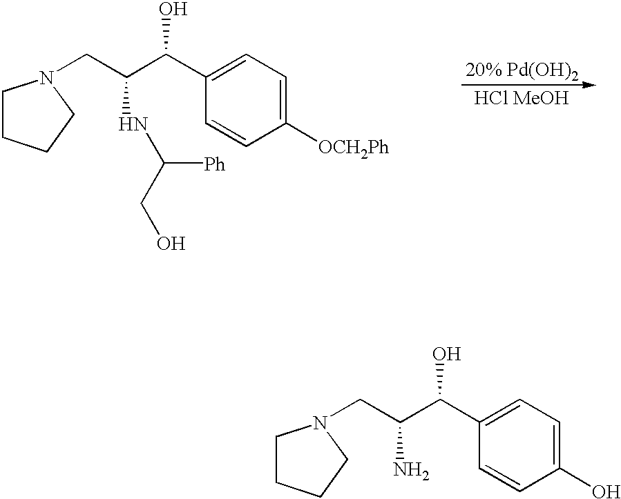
C1CCCN1CC(C(C1=CC=C(O)C=C1)O)N.C1CCCN1CC(C(C1=CC=C([OCH2Ph])C=C1)O)NC(CO)[Ph].[20% Pd(OH)2].[HCl MeOH]
